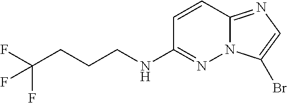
C1(NCCCC(F)(F)F)=NN2C(=NC=C2Br)C=C1
